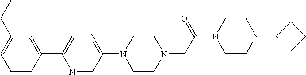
C1=CC(C2=CN=C(N3CCN(CC(N4CCN(C5CCC5)CC4)=O)CC3)C=N2)=CC(CC)=C1
